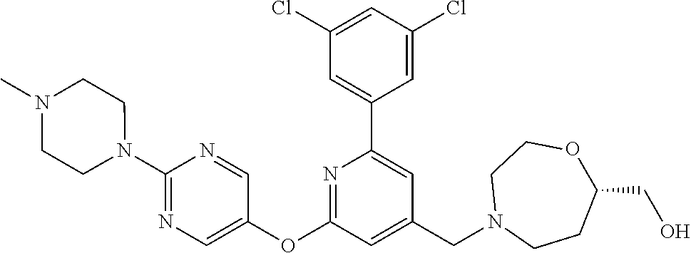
C1(Cl)=CC(Cl)=CC(C2=CC(CN3CCC(CO)OCC3)=CC(OC3=CN=C(N4CCN(C)CC4)N=C3)=N2)=C1
